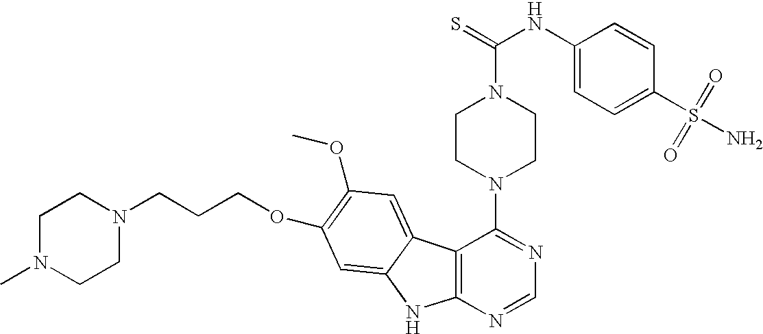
C12=C(N=CN=C1N1CCN(C(=S)NC3=CC=C(S(=O)(=O)N)C=C3)CC1)NC1=CC(OCCCN3CCN(C)CC3)=C(OC)C=C21
